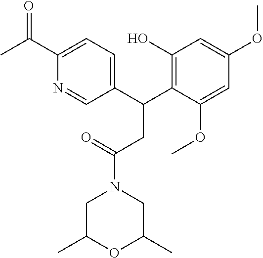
C1(C(C2=C(O)C=C(OC)C=C2OC)CC(N2CC(C)OC(C)C2)=O)=CC=C(C(=O)C)N=C1
